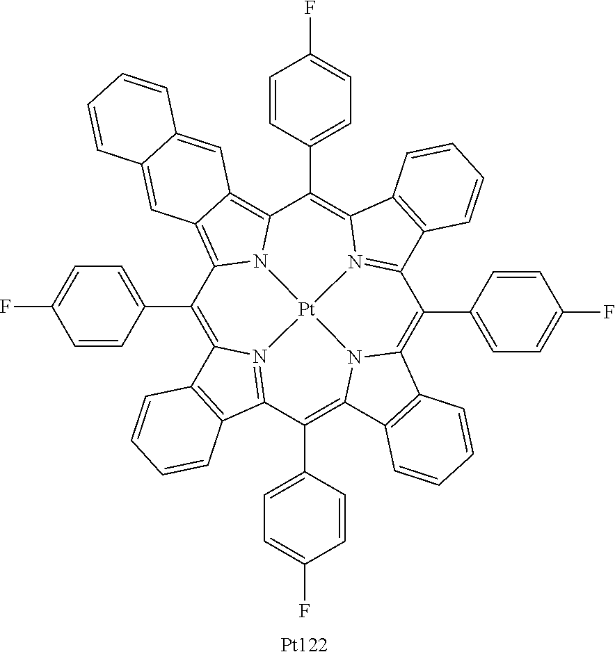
C1(C2=CC=C(F)C=C2)=C2N3=C(C(C4=CC=C(F)C=C4)=C4N5C(=C(C6=CC=C(F)C=C6)C6=N7C(=C(C8=CC=C(F)C=C8)C8=C9C(=C1N8[Pt]753)C=C1C(=C9)C=CC=C1)C1=C6C=CC=C1)C1=C4C=CC=C1)C1=C2C=CC=C1.[Pt122]
